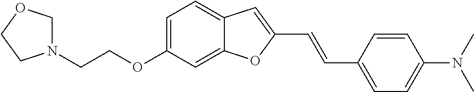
C1=C(OCCN2COCC2)C=C2C(=C1)C=C(C=CC1=CC=C(N(C)C)C=C1)O2
